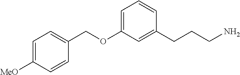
O(C1=CC=CC(CCCN)=C1)CC1=CC=C([MeO])C=C1
